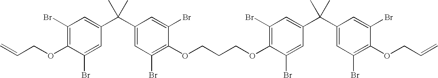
C1(Br)=C(OCC=C)C(Br)=CC(C(C2=CC(Br)=C(OCCCOC3=C(Br)C=C(C(C4=CC(Br)=C(OCC=C)C(Br)=C4)(C)C)C=C3Br)C(Br)=C2)(C)C)=C1
